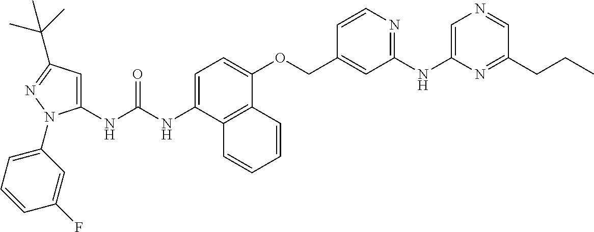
N(C(NC1=CC(C(C)(C)C)=NN1C1=CC=CC(F)=C1)=O)C1=CC=C(OCC2=CC(NC3=CN=CC(CCC)=N3)=NC=C2)C2=C1C=CC=C2
